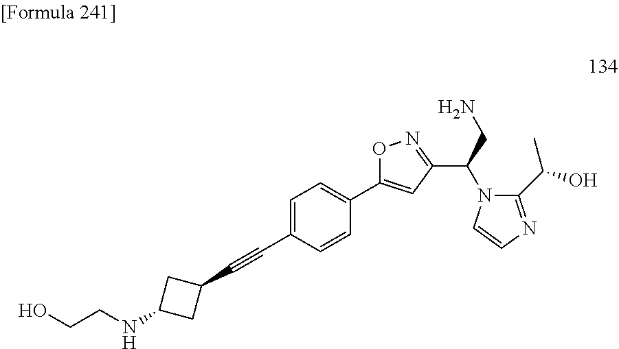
C1=CC(C#CC2CC(NCCO)C2)=CC=C1C1=CC(C(N2C(C(O)C)=NC=C2)CN)=NO1
